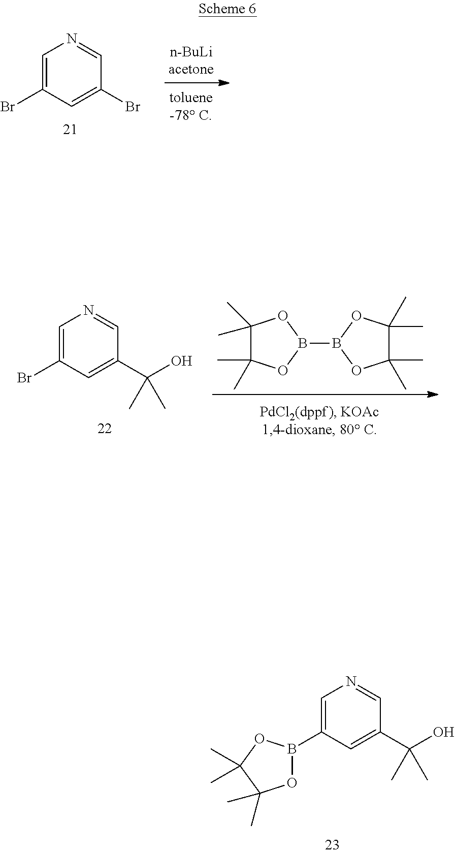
C1=C(Br)C=C(Br)C=N1.C1(C)(C)C(C)(C)OB(B2OC(C)(C)C(C)(C)O2)O1.C1=C(Br)C=C(C(O)(C)C)C=N1.C1=C(B2OC(C)(C)C(C)(C)O2)C=C(C(O)(C)C)C=N1
